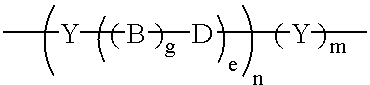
[Y](B[D][Y]C)C
